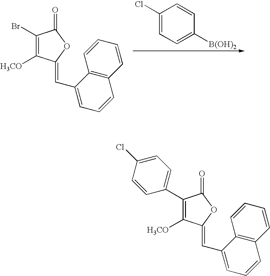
C1(Br)=C([H3CO])C(=CC2=CC=CC3=C2C=CC=C3)OC1=O.C1(Cl)=CC=C([B(OH)2])C=C1.C1(C2=CC=C(Cl)C=C2)=C([H3CO])C(=CC2=CC=CC3=C2C=CC=C3)OC1=O
